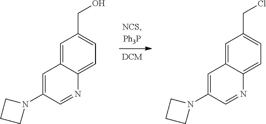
C1=C(N2CCC2)C=NC2=CC=C(CO)C=C12.C1=C(N2CCC2)C=NC2=CC=C(CCl)C=C12
